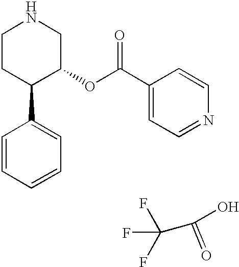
C1CC(C2=CC=CC=C2)C(OC(C2=CC=NC=C2)=O)CN1.C(C(O)=O)(F)(F)F
